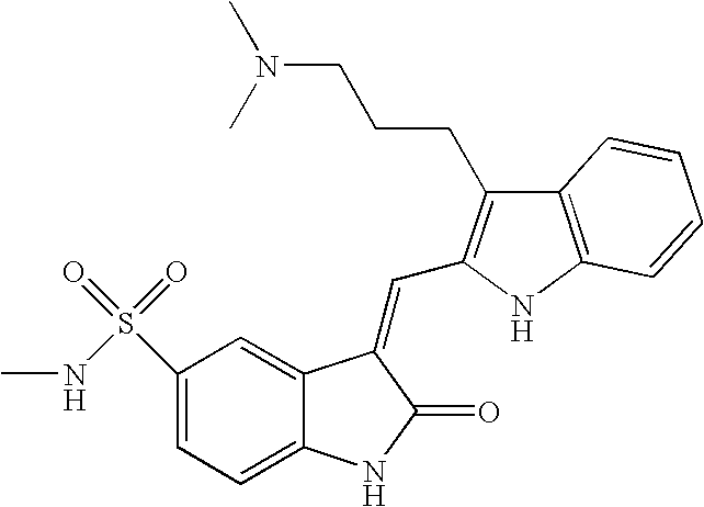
C1(S(=O)(NC)=O)=CC=C2C(=C1)C(=CC1=C(CCCN(C)C)C3=C(N1)C=CC=C3)C(=O)N2
